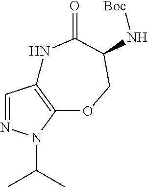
C1=NN(C(C)C)C2=C1NC(=O)C(N[Boc])CO2
